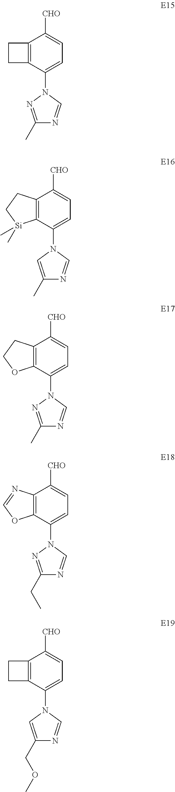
C12=C(C(N3N=C(C)N=C3)=CC=C1[CHO])CC2.C12=C(C(N3C=C(C)N=C3)=CC=C1[CHO])[Si](C)(C)CC2.C12=C(C(N3N=C(C)N=C3)=CC=C1[CHO])OCC2.C12=C(C(N3N=C(CC)N=C3)=CC=C1[CHO])OC=N2.C12=C(C(N3C=C(COC)N=C3)=CC=C1[CHO])CC2
